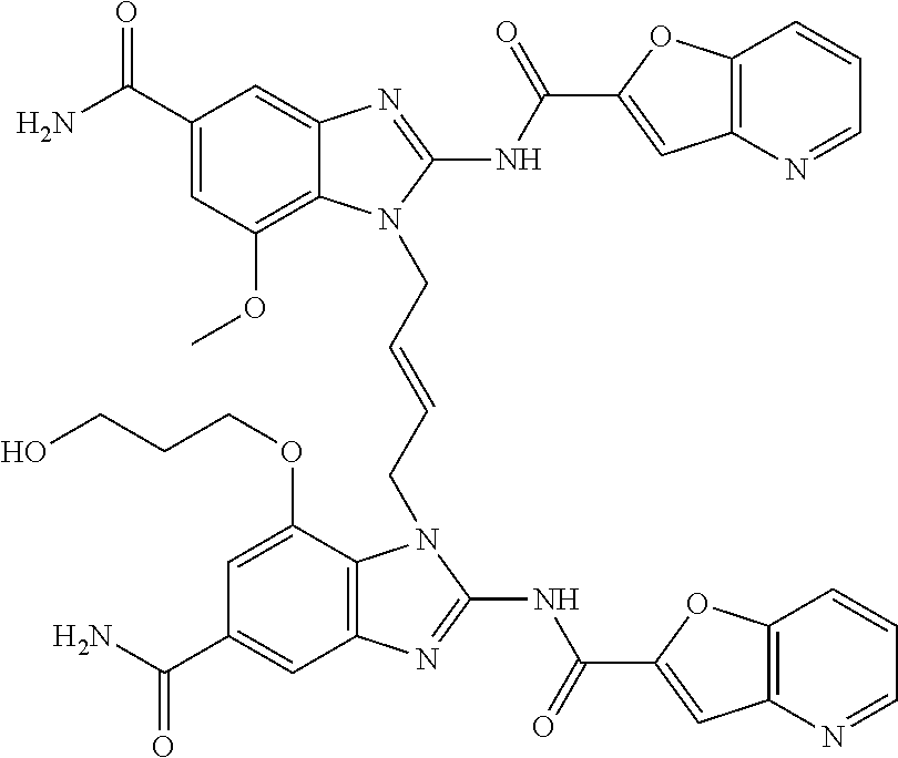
NC(C1=CC(OC)=C2C(=C1)N=C(NC(=O)C1=CC3=C(O1)C=CC=N3)N2CC=CCN1C2=C(C=C(C(N)=O)C=C2OCCCO)N=C1NC(=O)C1=CC2=C(O1)C=CC=N2)=O
